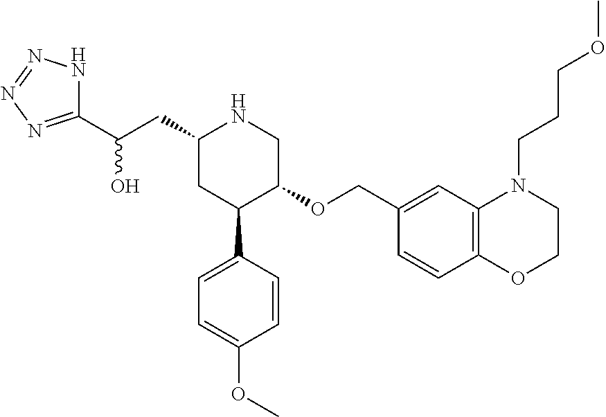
C1(CC(C2=NN=NN2)O)CC(C2=CC=C(OC)C=C2)C(OCC2=CC3=C(C=C2)OCCN3CCCOC)CN1
